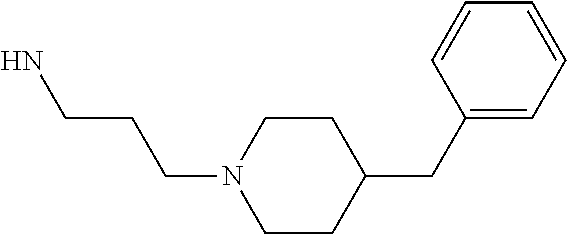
C1CN(CCCN)CCC1CC1=CC=CC=C1
